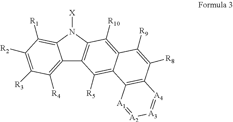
C12=C([R4])C([R3])=C([R2])C([R1])=C1N([X])C1=C2C([R5])=C2C(=C1[R10])C([R9])=C([R8])C1=C2[A1]=[A2][A3]=[A4]1
